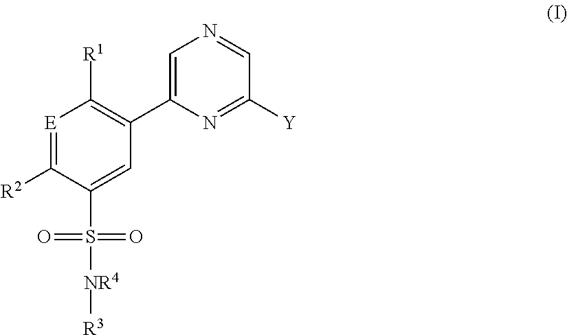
C1=C(C2=C([R1])[E]=C([R2])C(S(=O)(=O)[NR4][R3])=C2)N=C([Y])C=N1
